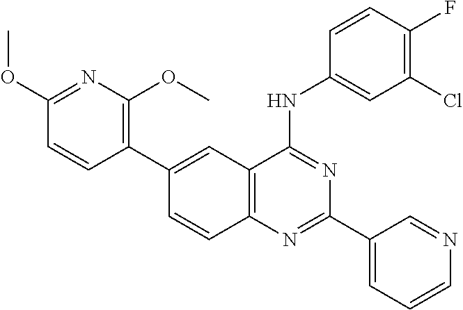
C12=C(N=C(C3=CC=CN=C3)N=C1NC1=CC(Cl)=C(F)C=C1)C=CC(C1=C(OC)N=C(OC)C=C1)=C2
